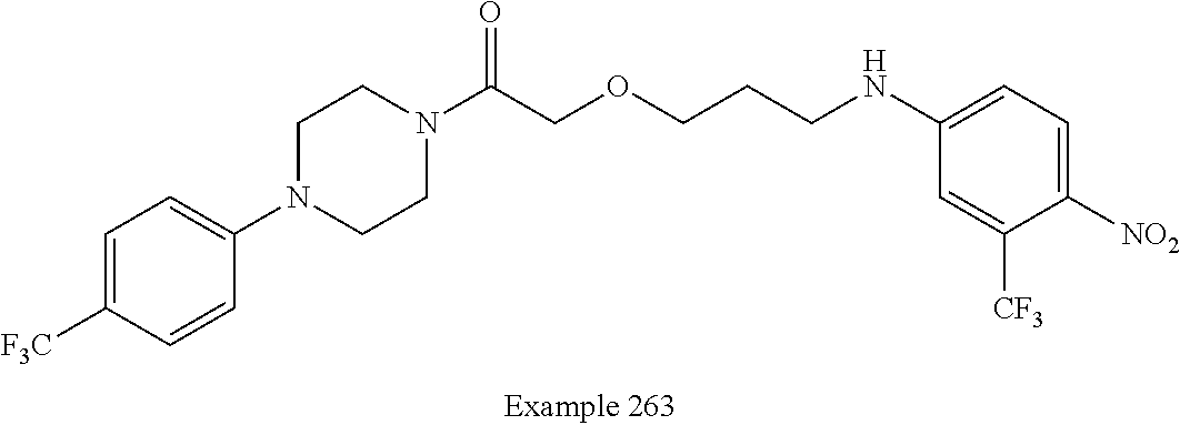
C1=C([F3C])C=CC(N2CCN(C(COCCCNC3=CC=C([NO2])C([CF3])=C3)=O)CC2)=C1
